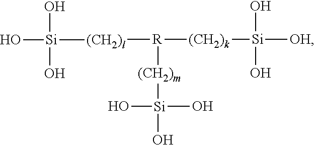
[R]([(CH2)k][Si]([OH])(O)O)([(CH2)l][Si](O)(O)O)[(CH2)m][Si](O)(O)O
